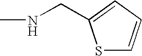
S1C=CC=C1CNC
